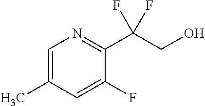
C1=C(C)C=C(F)C(C(CO)(F)F)=N1
